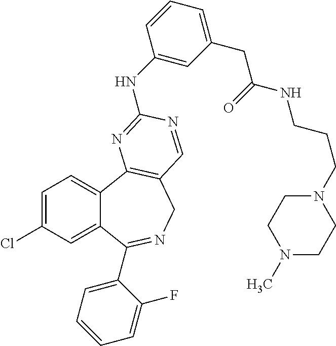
C1=C(Cl)C=C2C(=C1)C1=C(CN=C2C2=CC=CC=C2F)C=NC(NC2=CC(CC(=O)NCCCN3CCN(C)CC3)=CC=C2)=N1
